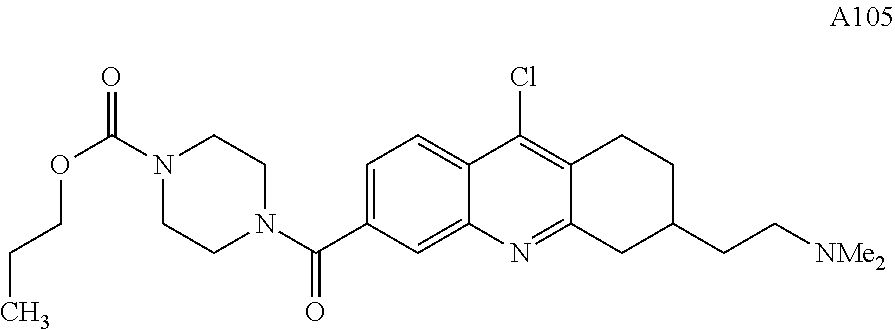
C1=C(C(N2CCN(C(=O)OCCC)CC2)=O)C=C2C(=C1)C(Cl)=C1C(=N2)CC(CC[NMe2])CC1
